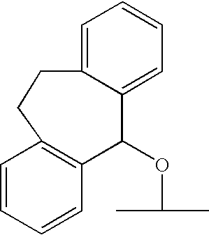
CC(C)OC1C2=CC=CC=C2CCC2=C1C=CC=C2
